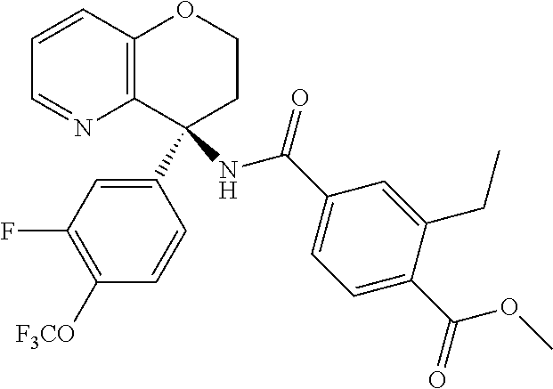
C1(C2(NC(C3=CC=C(C(OC)=O)C(CC)=C3)=O)C3=C(OCC2)C=CC=N3)=CC(F)=C([F3CO])C=C1
